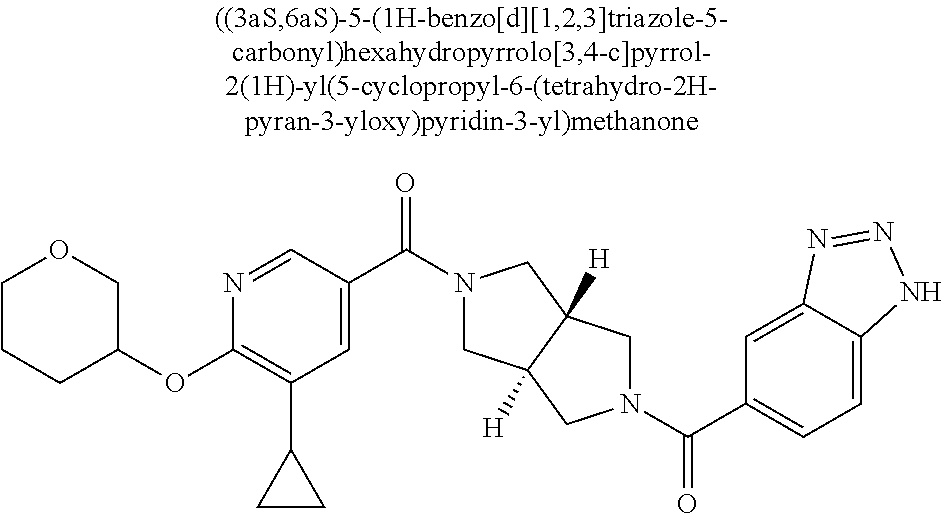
C1C2([H])C([H])(CN1C(C1=CC(C3CC3)=C(OC3COCCC3)N=C1)=O)CN(C(C1=CC=C3C(=C1)N=NN3)=O)C2
